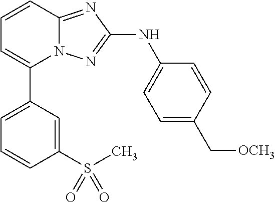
C1(C2=CC=CC(S(C)(=O)=O)=C2)=CC=CC2=NC(NC3=CC=C(C[OCH3])C=C3)=NN12
